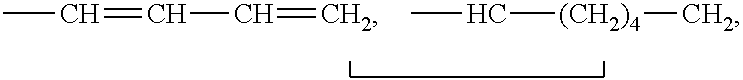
CC=CC=C.CC[(CH2)4]C
